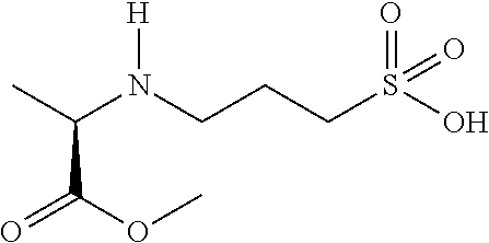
CC(N(CCCS(=O)(O)=O)[H])C(=O)OC
